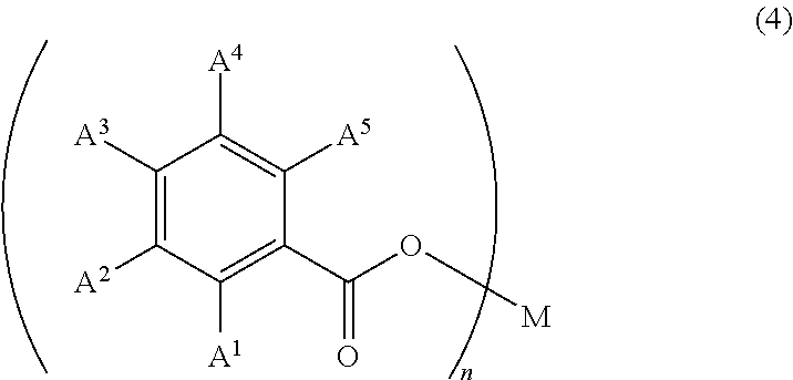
C1([A3])=C([A2])C([A1])=C(C(O[M])=O)C([A5])=C1[A4]
